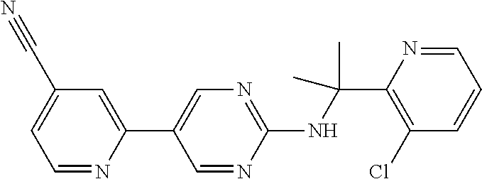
C1(C2=CN=C(NC(C)(C)C3=C(Cl)C=CC=N3)N=C2)=CC(C#N)=CC=N1
